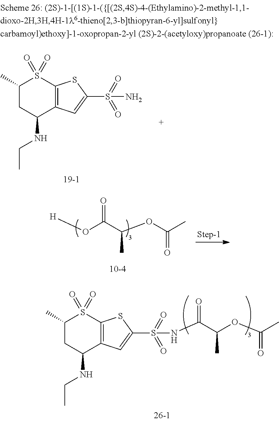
C1(C)CC(NCC)C2=C(S1(=O)=O)SC(S(=O)(=O)N)=C2.O(C(C(OC(C)=O)C)=O)[H].C1(C)CC(NCC)C2=C(S1(=O)=O)SC(S(=O)(=O)NC(C(OC(C)=O)C)=O)=C2
